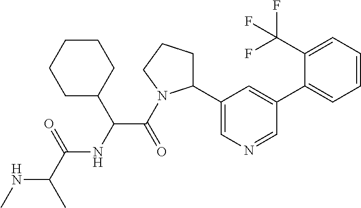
N(C(C)C(=O)NC(C(=O)N1C(C2=CN=CC(C3=CC=CC=C3C(F)(F)F)=C2)CCC1)C1CCCCC1)C
